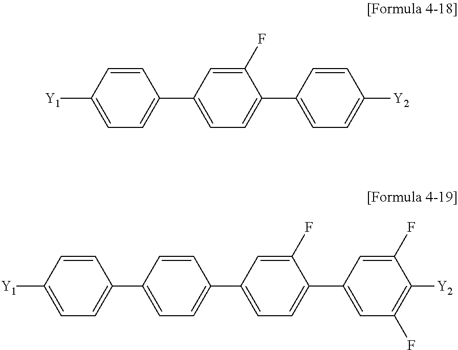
C1=CC([Y1])=CC=C1C1=CC=C(C2=CC=C([Y2])C=C2)C(F)=C1.C1=CC(C2=CC=C([Y1])C=C2)=CC=C1C1=CC=C(C2=CC(F)=C([Y2])C(F)=C2)C(F)=C1
